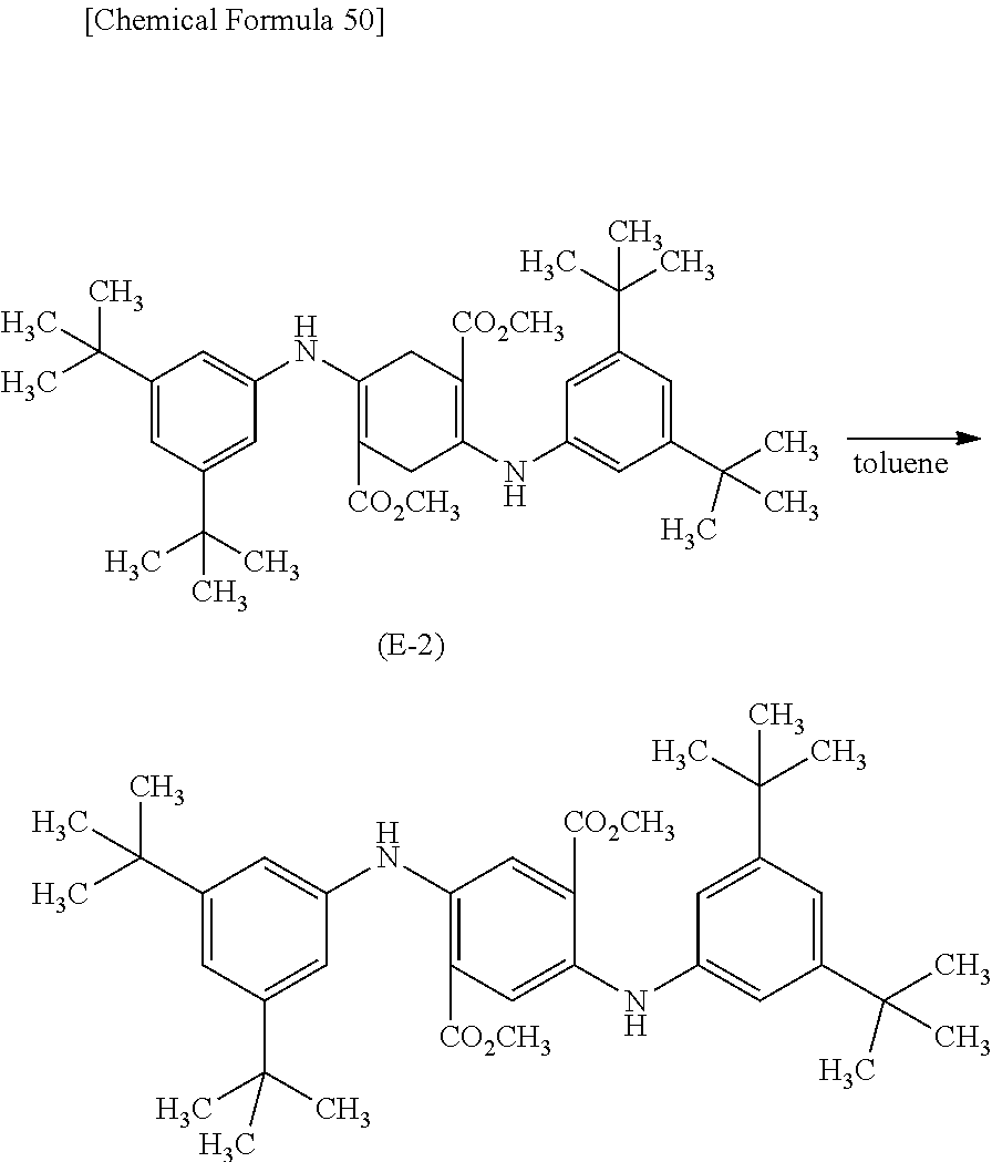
C1(C(C)(C)C)=CC(C(C)(C)C)=CC(NC2=C([CO2CH3])C=C(NC3=CC(C(C)(C)C)=CC(C(C)(C)C)=C3)C([CO2CH3])=C2)=C1.C1(C(C)(C)C)=CC(C(C)(C)C)=CC(NC2=C([CO2CH3])CC(NC3=CC(C(C)(C)C)=CC(C(C)(C)C)=C3)=C([CO2CH3])C2)=C1
